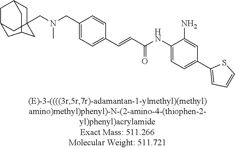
C12(CN(CC3=CC=C(C=CC(NC4=CC=C(C5=CC=CS5)C=C4N)=O)C=C3)C)CC(C)CC(C1)CCC2
